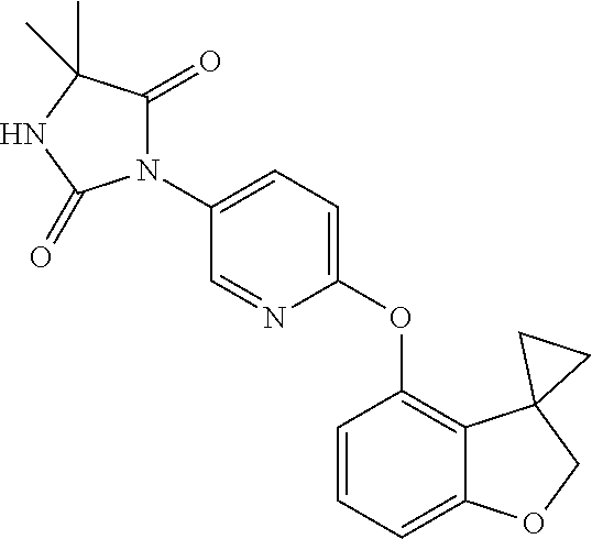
C1=CC=C2C(=C1OC1=CC=C(N3C(=O)C(C)(C)NC3=O)C=N1)C1(CO2)CC1
